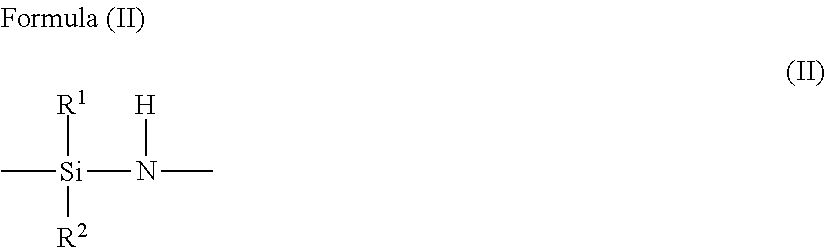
C[Si](N(C)[H])([R1])[R2]
